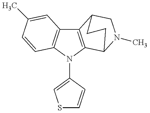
C12=C(N(C3=CSC=C3)C3=C1C=C(C)C=C3)C1N(C)CC2CC1
